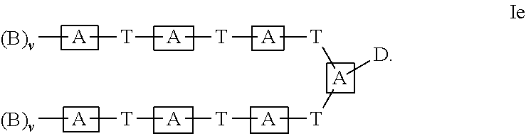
[A]([T][A][T][A][T][A]([T][A][T][A][T][A][(B)v])[D])[(B)v]
